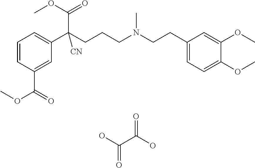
C1=CC(C(OC)=O)=CC(C(CCCN(CCC2=CC=C(OC)C(OC)=C2)C)(C(OC)=O)[CN])=C1.OC(C(O)=O)=O
